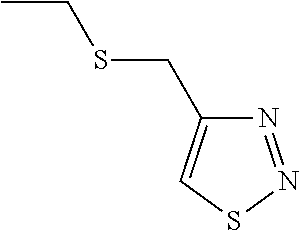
CCSCC1=CSN=N1
